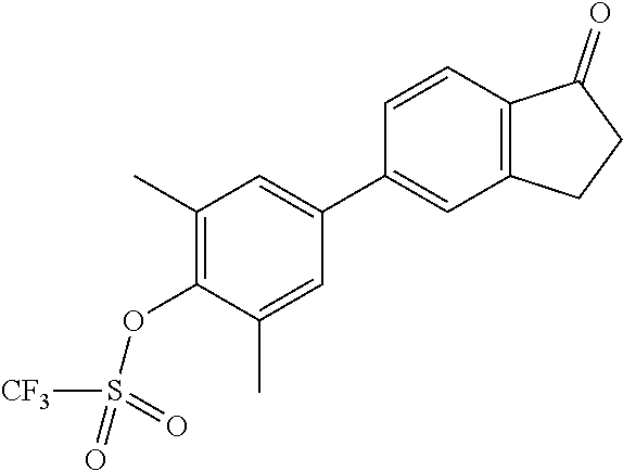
C1(C)=C(OS([CF3])(=O)=O)C(C)=CC(C2=CC3=C(C=C2)C(=O)CC3)=C1
